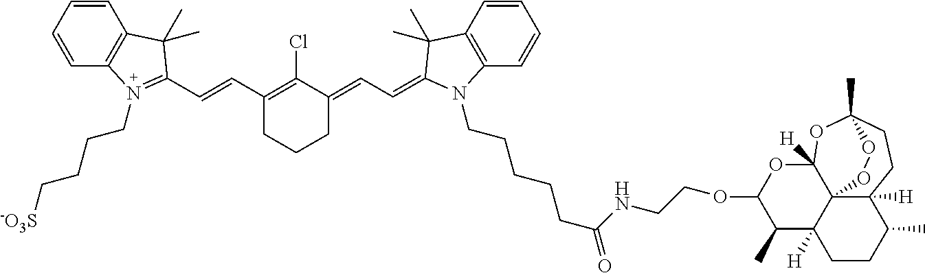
C1(C=CC2=N(CCCC[-O3S])C3=C(C=CC=C3)C2(C)C)=C(Cl)C(=CC=C2C(C)(C)C3=C(C=CC=C3)N2CCCCCC(=O)NCCOC2C(C)C3([H])C45C([H])(O2)OC(C)(CCC4([H])C(C)CC3)OO5)CCC1
